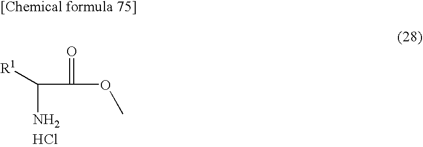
C(C(OC)=O)(N)[R1].Cl
